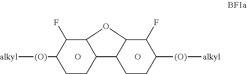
O.C1([(O)][alkyl])CCC2C(C1F)OC1C2CCC([(O)][alkyl])C1F.O
